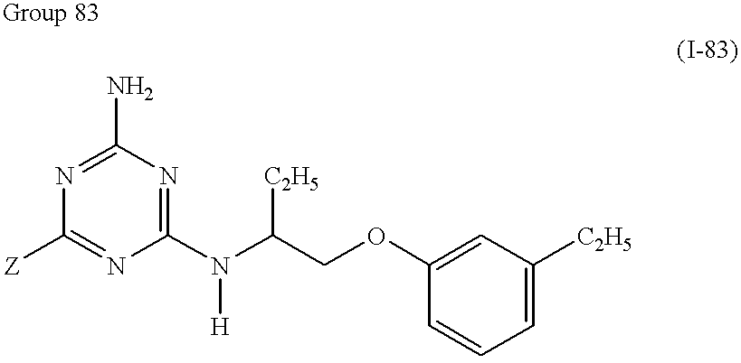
N1=C(N)N=C(N(C(COC2=CC([C2H5])=CC=C2)[C2H5])[H])N=C1[Z]
